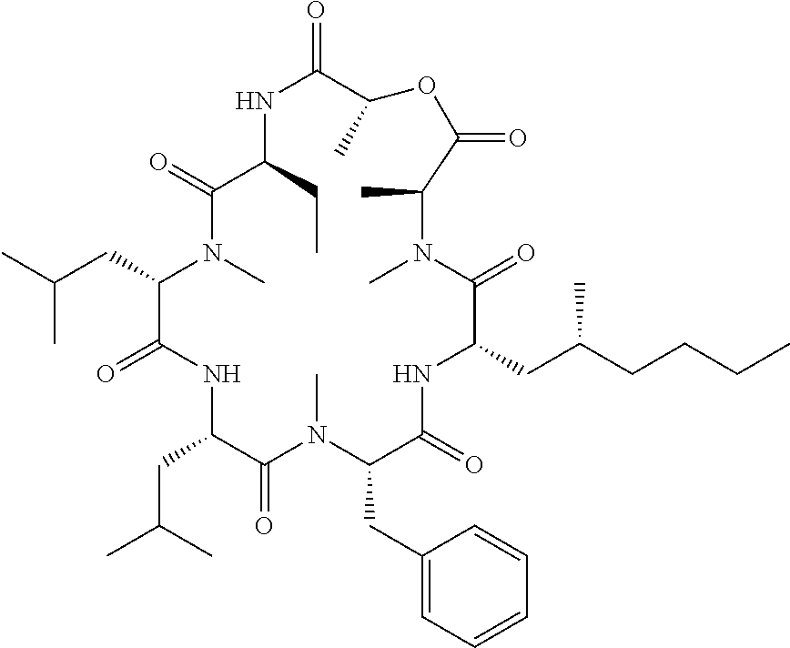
O=C1NC(CC)C(=O)N(C)C(CC(C)C)C(=O)NC(CC(C)C)C(=O)N(C)C(CC2=CC=CC=C2)C(=O)NC(CC(CCCC)C)C(=O)N(C)C(C)C(=O)OC1C
